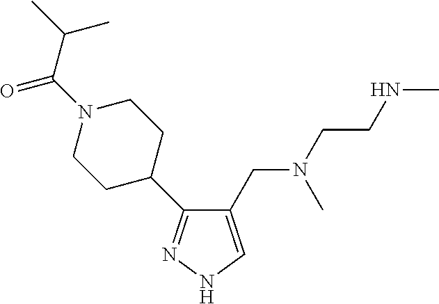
C1(CN(CCNC)C)=CNN=C1C1CCN(C(=O)C(C)C)CC1
